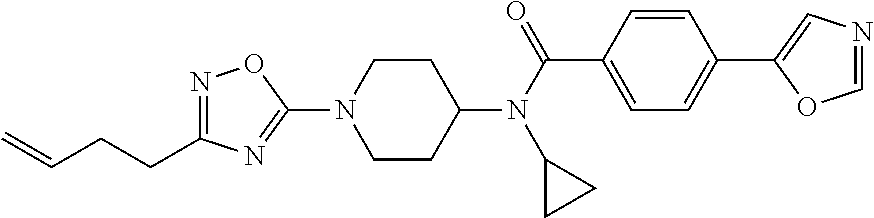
N1=C(CCC=C)N=C(N2CCC(N(C(=O)C3=CC=C(C4=CN=CO4)C=C3)C3CC3)CC2)O1
